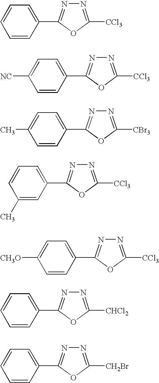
N1=C([CCl3])OC(C2=CC=CC=C2)=N1.N1=C([CCl3])OC(C2=CC=C([NC])C=C2)=N1.N1=C([CBr3])OC(C2=CC=C(C)C=C2)=N1.N1=C([CCl3])OC(C2=CC=CC(C)=C2)=N1.N1=C([CCl3])OC(C2=CC=C([CH3O])C=C2)=N1.N1=C([CHCl2])OC(C2=CC=CC=C2)=N1.N1=C([CH2Br])OC(C2=CC=CC=C2)=N1
